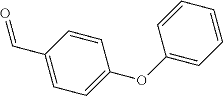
C1=C(C=O)C=CC(OC2=CC=CC=C2)=C1
